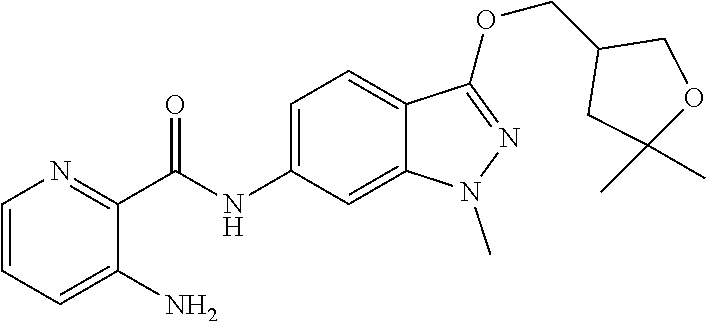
C(NC1=CC=C2C(=C1)N(C)N=C2OCC1CC(C)(C)OC1)(C1=NC=CC=C1N)=O
